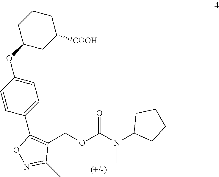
C1(COC(N(C2CCCC2)C)=O)=C(C2=CC=C(OC3CC([COOH])CCC3)C=C2)ON=C1C
